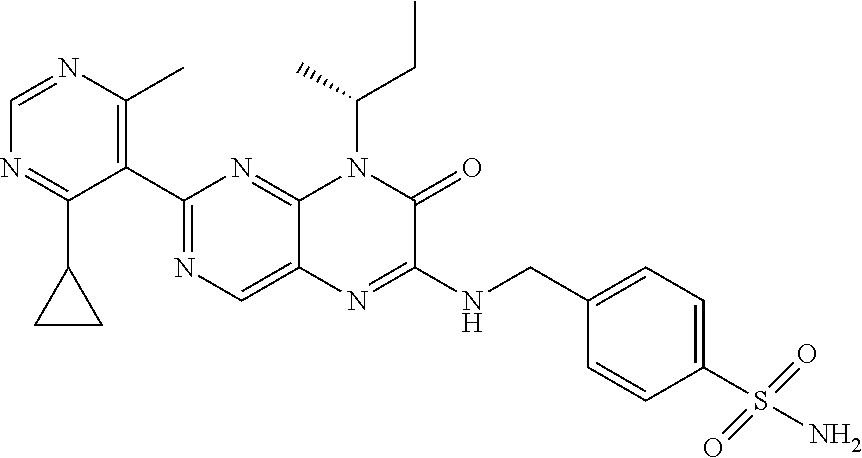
C1(C2=NC=C3C(=N2)N(C(C)CC)C(=O)C(NCC2=CC=C(S(N)(=O)=O)C=C2)=N3)=C(C)N=CN=C1C1CC1
